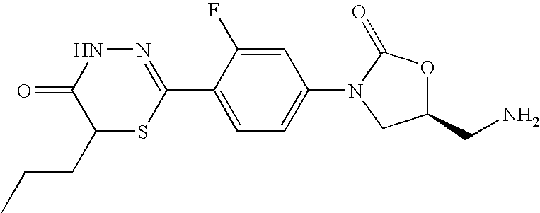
N1=C(C2=CC=C(N3CC(CN)OC3=O)C=C2F)SC(CCC)C(=O)N1
